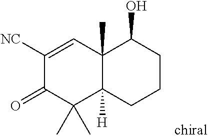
C1([NC])=CC2(C)C([H])(C(C)(C)C1=O)CCCC2O
